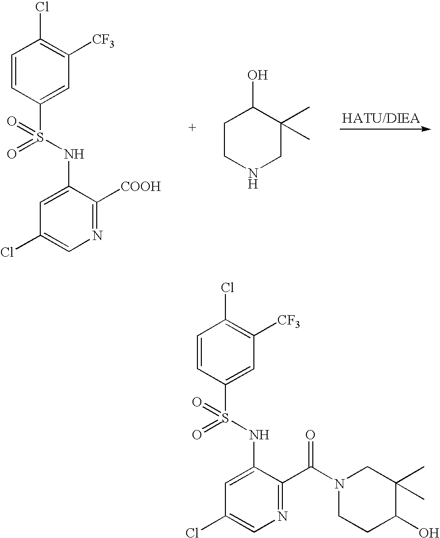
C1=CC(S(=O)(NC2=CC(Cl)=CN=C2[COOH])=O)=CC([CF3])=C1Cl.C1CNCC(C)(C)C1O.C1=CC(S(=O)(NC2=CC(Cl)=CN=C2C(N2CCC(O)C(C)(C)C2)=O)=O)=CC([CF3])=C1Cl
